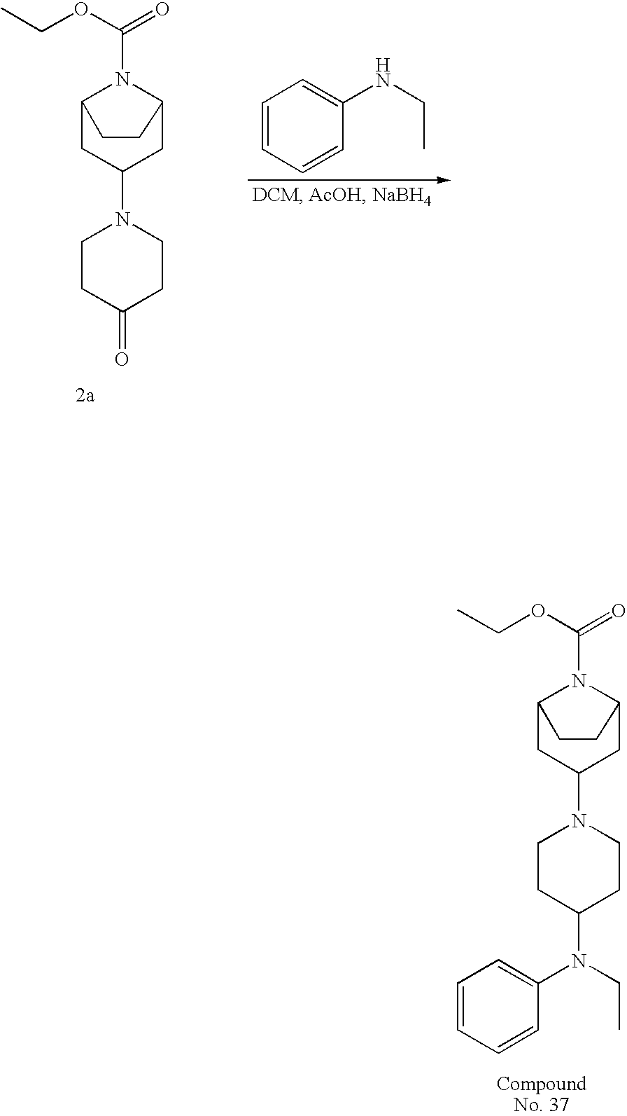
C1CC(=O)CCN1C1CC2N(C(=O)OCC)C(C1)CC2.C1=CC=CC(NCC)=C1.C1CC(N(C2=CC=CC=C2)CC)CCN1C1CC2N(C(=O)OCC)C(C1)CC2
